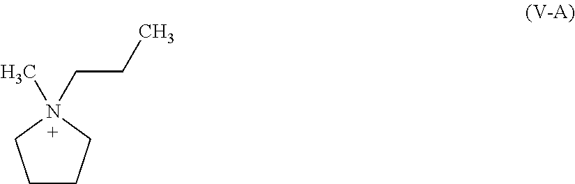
C1CCN(C)(CCC)C1
